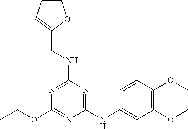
C(OC1=NC(NC2=CC(OC)=C(OC)C=C2)=NC(NCC2=CC=CO2)=N1)C
